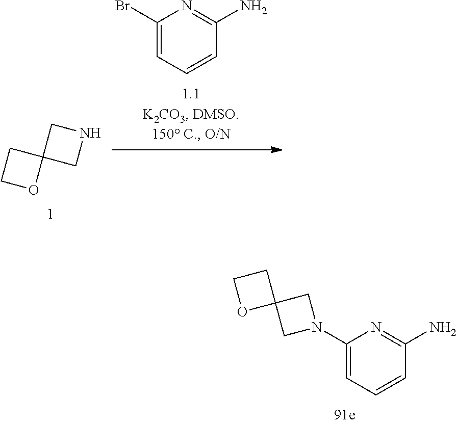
C1(Br)=CC=CC(N)=N1.N1CC2(C1)CCO2.C1(N2CC3(C2)CCO3)=CC=CC(N)=N1
